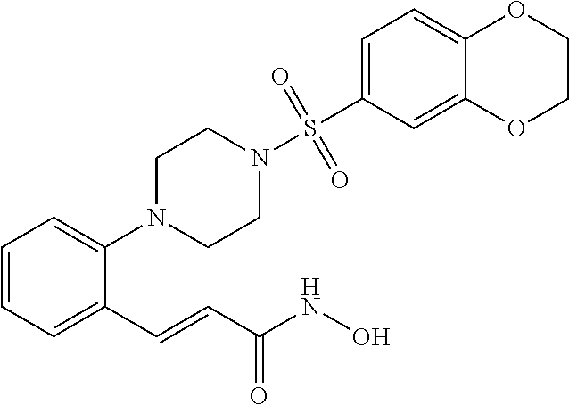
C1=CC=C(C=CC(NO)=O)C(N2CCN(S(=O)(=O)C3=CC=C4C(=C3)OCCO4)CC2)=C1
